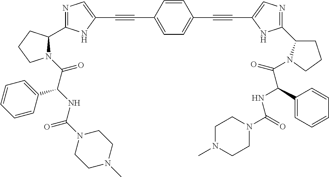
C1=C(C#CC2=CN=C(C3N(C(C(NC(N4CCN(C)CC4)=O)C4=CC=CC=C4)=O)CCC3)N2)C=CC(C#CC2=CN=C(C3CCCN3C(C(NC(N3CCN(C)CC3)=O)C3=CC=CC=C3)=O)N2)=C1
